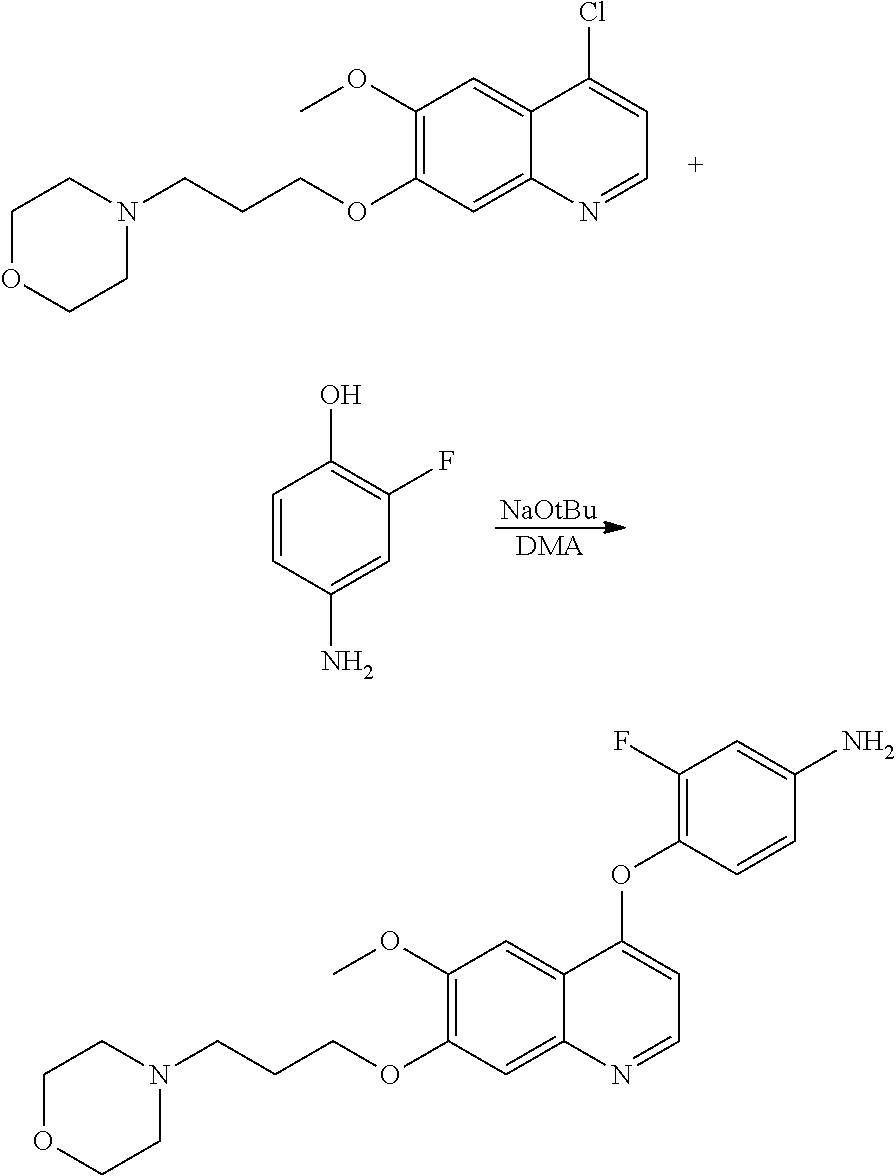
C1OCCN(CCCOC2=C(OC)C=C3C(=C2)N=CC=C3Cl)C1.C1=CC(N)=CC(F)=C1O.[NaOtBu].[DMA].C1OCCN(CCCOC2=C(OC)C=C3C(=C2)N=CC=C3OC2=C(F)C=C(N)C=C2)C1
